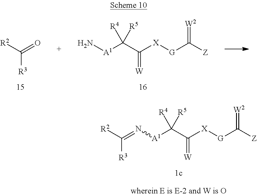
[R2]C(=N[A1]C(C([X][G]C([Z])=[W2])=[W])([R4])[R5])[R3].[R2]C(=O)[R3].[A1](C(C([X][G]C([Z])=[W2])=[W])([R4])[R5])N
